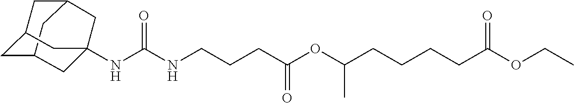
C12CC3CC(C1)CC(NC(NCCCC(OC(CCCCC(OCC)=O)C)=O)=O)(C3)C2
